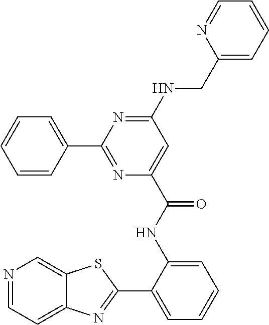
C1(C2=NC(C(NC3=CC=CC=C3C3=NC4=CC=NC=C4S3)=O)=CC(NCC3=CC=CC=N3)=N2)=CC=CC=C1
